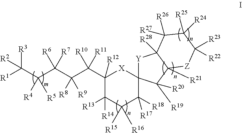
C1(C(C(C(C(C([R1])([R3])[R2])([R4])[R5])([R7])[R6])([R8])[R9])([R11])[R10])([R12])C([R13])([R14])C([R15])([R16])C([R18])([R17])C2([X]1)[Y]C1([R28])C([R21])(C2([R19])[R20])[Z]C([R23])([R22])C([R25])([R24])C1([R26])[R27]
